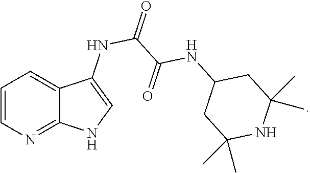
C1=CN=C2C(=C1)C(NC(C(=O)NC1CC(C)(C)NC(C)(C)C1)=O)=CN2
